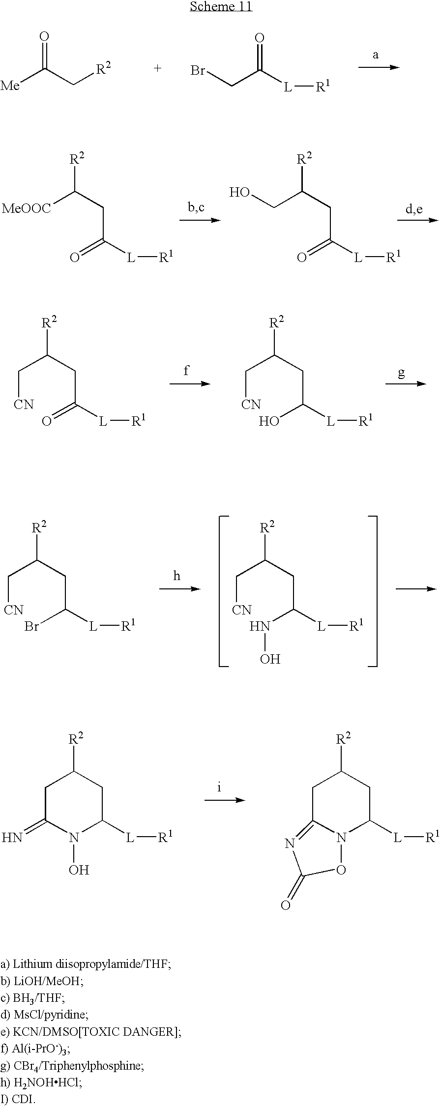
[MeOOC]C(CC(=O)[L][R1])[R2].C(C(CC(=O)[L][R1])[R2])O.C(C(CC(=O)[L][R1])[R2])[CN].C(C(CC(O)[L][R1])[R2])[CN].C(C(CC(Br)[L][R1])[R2])[CN].C(C(CC(NO)[L][R1])[R2])[CN].C1C([R2])CC([L][R1])N(O)C1=N.C1C([R2])CC([L][R1])N2C1=NC(=O)O2.[Me]C(C[R2])=O.BrCC([L][R1])=O
